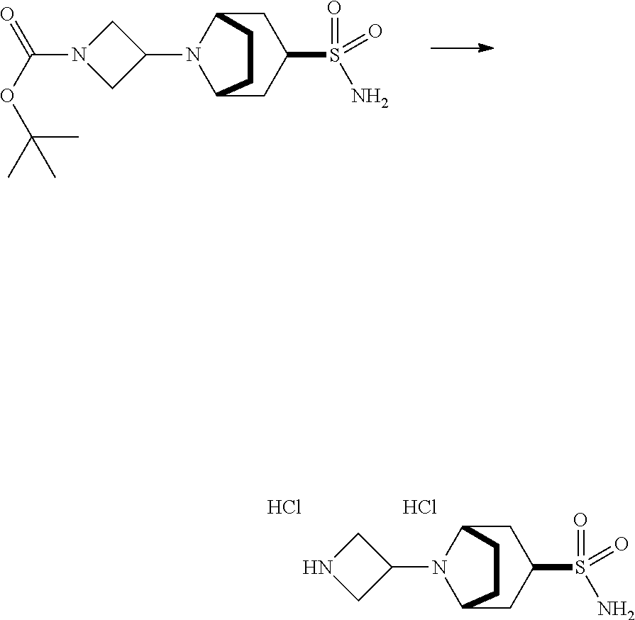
C1C2N(C3CN(C(OC(C)(C)C)=O)C3)C(CC1S(=O)(N)=O)CC2.Cl.Cl.C1C2N(C3CNC3)C(CC1S(=O)(N)=O)CC2
